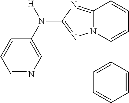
C1=NC=C(N(C2=NN3C(=N2)C=CC=C3C2=CC=CC=C2)[H])C=C1
